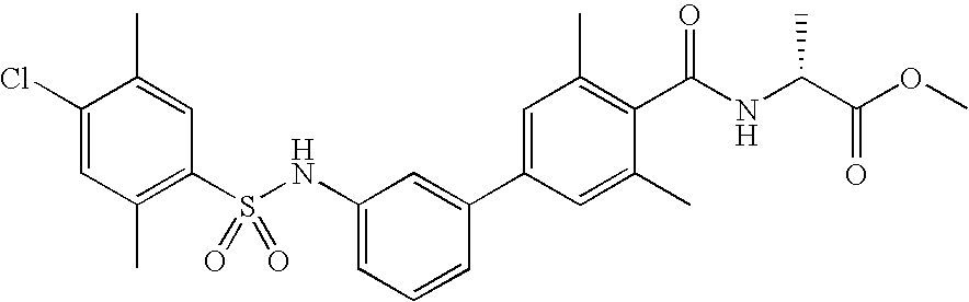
C1(Cl)=CC(C)=C(S(NC2=CC=CC(C3=CC(C)=C(C(NC(C(OC)=O)C)=O)C(C)=C3)=C2)(=O)=O)C=C1C
